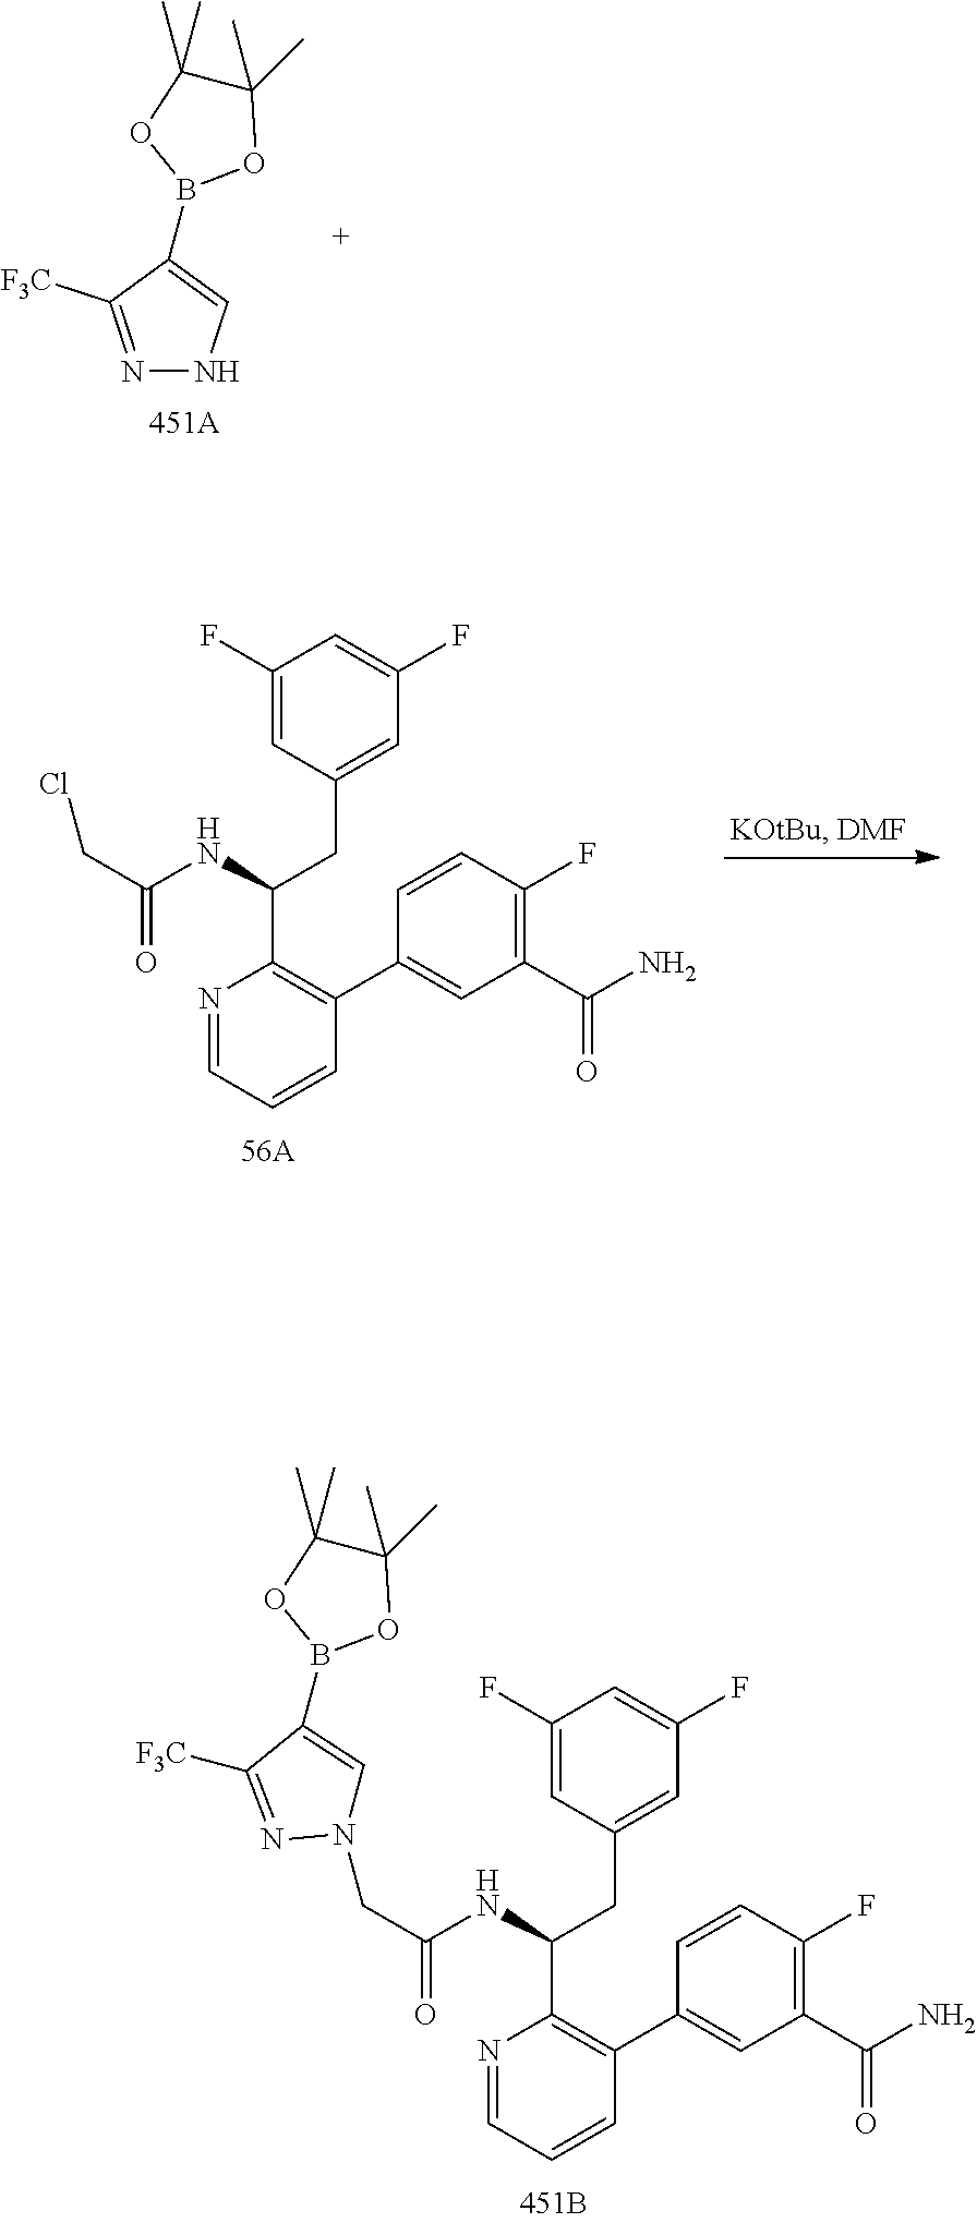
N1=CC=CC(C2=CC(C(N)=O)=C(F)C=C2)=C1C(CC1=CC(F)=CC(F)=C1)NC(CN1C=C(B2OC(C)(C)C(C)(C)O2)C([F3C])=N1)=O.N1=C([F3C])C(B2OC(C)(C)C(C)(C)O2)=CN1.N1=CC=CC(C2=CC(C(N)=O)=C(F)C=C2)=C1C(CC1=CC(F)=CC(F)=C1)NC(CCl)=O
